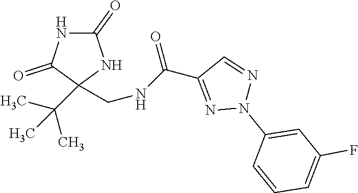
N1C(=O)NC(C(C)(C)C)(CNC(C2=NN(C3=CC(F)=CC=C3)N=C2)=O)C1=O
